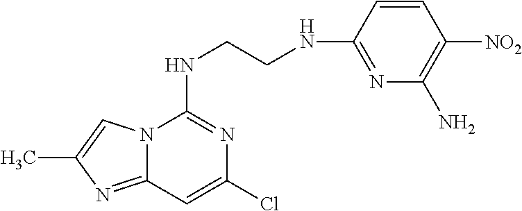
N12C(=NC(C)=C1)C=C(Cl)N=C2NCCNC1=NC(N)=C([NO2])C=C1
